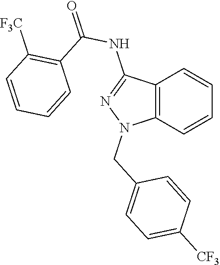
C12=C(C=CC=C1)N(CC1=CC=C([CF3])C=C1)N=C2NC(=O)C1=C([F3C])C=CC=C1
